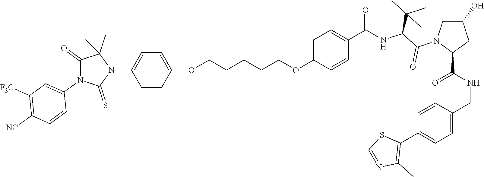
C1(C(=O)NC(C(N2C(C(NCC3=CC=C(C4=C(C)N=CS4)C=C3)=O)CC(O)C2)=O)C(C)(C)C)=CC=C(OCCCCCOC2=CC=C(N3C(C)(C)C(=O)N(C4=CC([F3C])=C([NC])C=C4)C3=S)C=C2)C=C1
